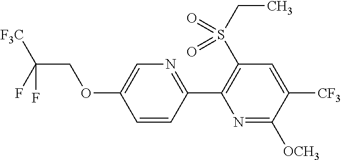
C(COC1=CN=C(C2=C(S(CC)(=O)=O)C=C([CF3])C([OCH3])=N2)C=C1)(F)([F3C])F
